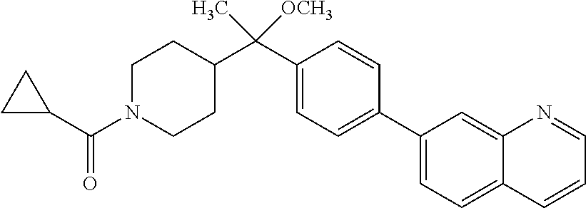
C1(C2=CC=C(C(C3CCN(C(C4CC4)=O)CC3)([OCH3])C)C=C2)=CC=C2C(=C1)N=CC=C2
